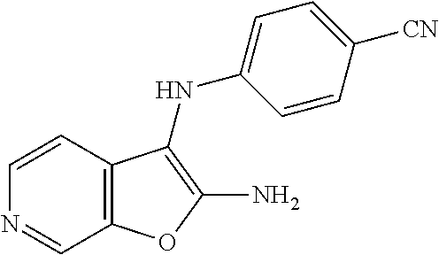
C12=C(C=CN=C1)C(NC1=CC=C([CN])C=C1)=C(N)O2
